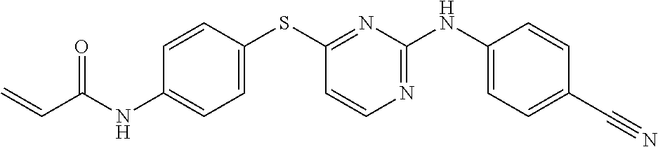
C1=CC(SC2=NC(NC3=CC=C(C#N)C=C3)=NC=C2)=CC=C1NC(C=C)=O
